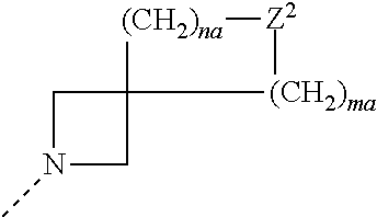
C1N(C)CC12[(CH2)na][Z2][(CH2)ma]2
